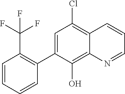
C1=C(C2=C(C(F)(F)F)C=CC=C2)C(O)=C2C(=C1Cl)C=CC=N2
